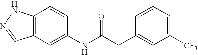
C12=C(C=C(NC(CC3=CC([CF3])=CC=C3)=O)C=C1)C=NN2
